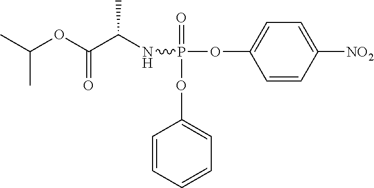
C1=CC([NO2])=CC=C1OP(NC(C(OC(C)C)=O)C)(=O)OC1=CC=CC=C1
